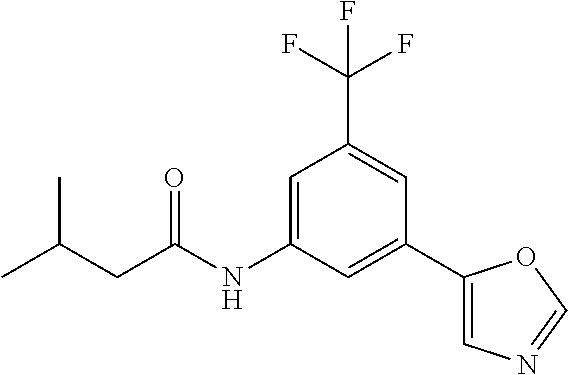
C1=C(NC(CC(C)C)=O)C=C(C2=CN=CO2)C=C1C(F)(F)F
